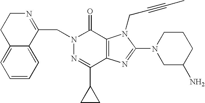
N1(CC2=NCCC3=CC=CC=C23)N=C(C2CC2)C2=C(C1=O)N(CC#CC)C(N1CC(N)CCC1)=N2
